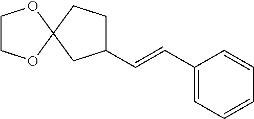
C1(C=CC2=CC=CC=C2)CCC2(C1)OCCO2
